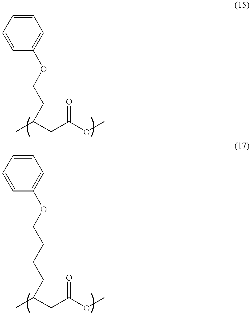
C1=CC(OCCC(C)CC(OC)=O)=CC=C1.C1=CC(OCCCCC(C)CC(OC)=O)=CC=C1
